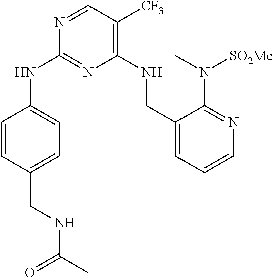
C1=NC(NC2=CC=C(CNC(C)=O)C=C2)=NC(NCC2=CC=CN=C2N(C)[SO2Me])=C1[CF3]
